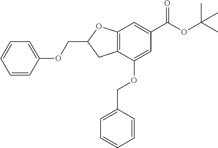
C1=CC(OCC2CC3=C(O2)C=C(C(OC(C)(C)C)=O)C=C3OCC2=CC=CC=C2)=CC=C1
